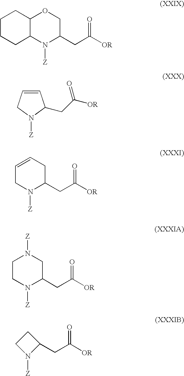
C12C(N([Z])C(CC([OR])=O)CO1)CCCC2.C1=CCN([Z])C1CC([OR])=O.C1=CCC(CC([OR])=O)N([Z])C1.C1CN([Z])C(CC([OR])=O)CN1[Z].C1(CC([OR])=O)CCN1[Z]
